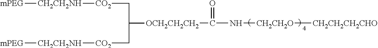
C([OCH2CH2CH2]C(N[CH2CH2O][CH2CH2CH2CHO])=O)(C[CO2][CH2CH2NH][mPEG])C[CO2][CH2CH2NH][mPEG]
